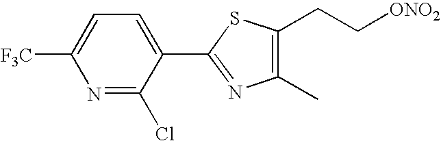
C1([F3C])=CC=C(C2=NC(C)=C(CC[ONO2])S2)C(Cl)=N1
